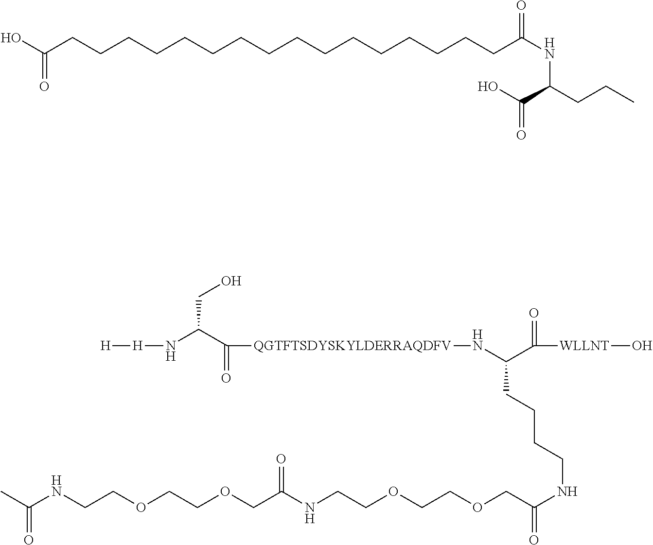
[H][H]NC(C([QGTFTSDYSKYLDERRAQDFV]NC(C([WLLNT]O)=O)CCCCNC(COCCOCCNC(=O)COCCOCCNC(C)=O)=O)=O)CO.OC(=O)CCCCCCCCCCCCCCCCC(NC(C(O)=O)CCC)=O
